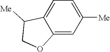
C1=C([Me])C=C2C(=C1)C([Me])CO2
